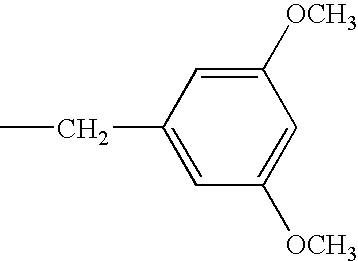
CCC1=CC([OCH3])=CC([OCH3])=C1
